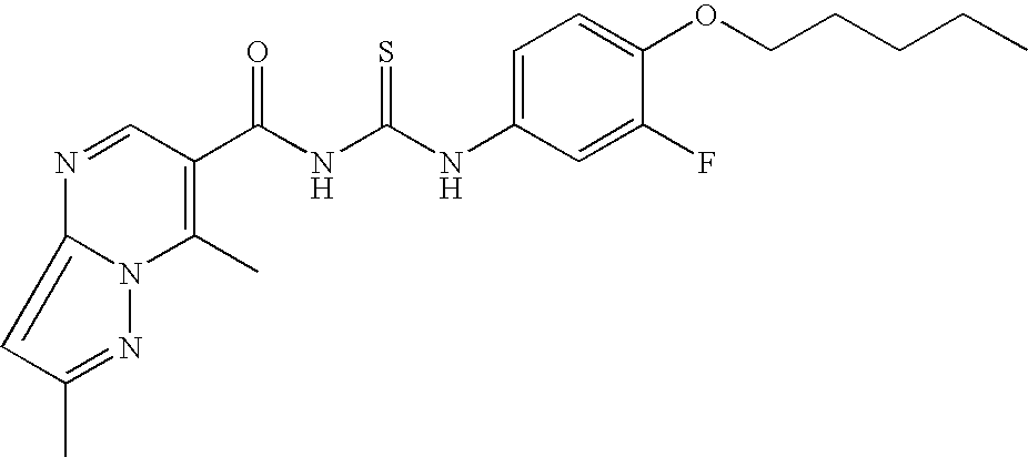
N(C(NC(=O)C1=C(C)N2N=C(C)C=C2N=C1)=S)C1=CC=C(OCCCCC)C(F)=C1
